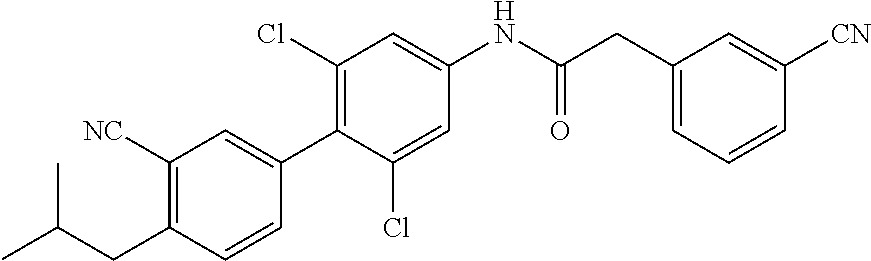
C1(CC(C)C)=C([NC])C=C(C2=C(Cl)C=C(NC(CC3=CC=CC([CN])=C3)=O)C=C2Cl)C=C1
